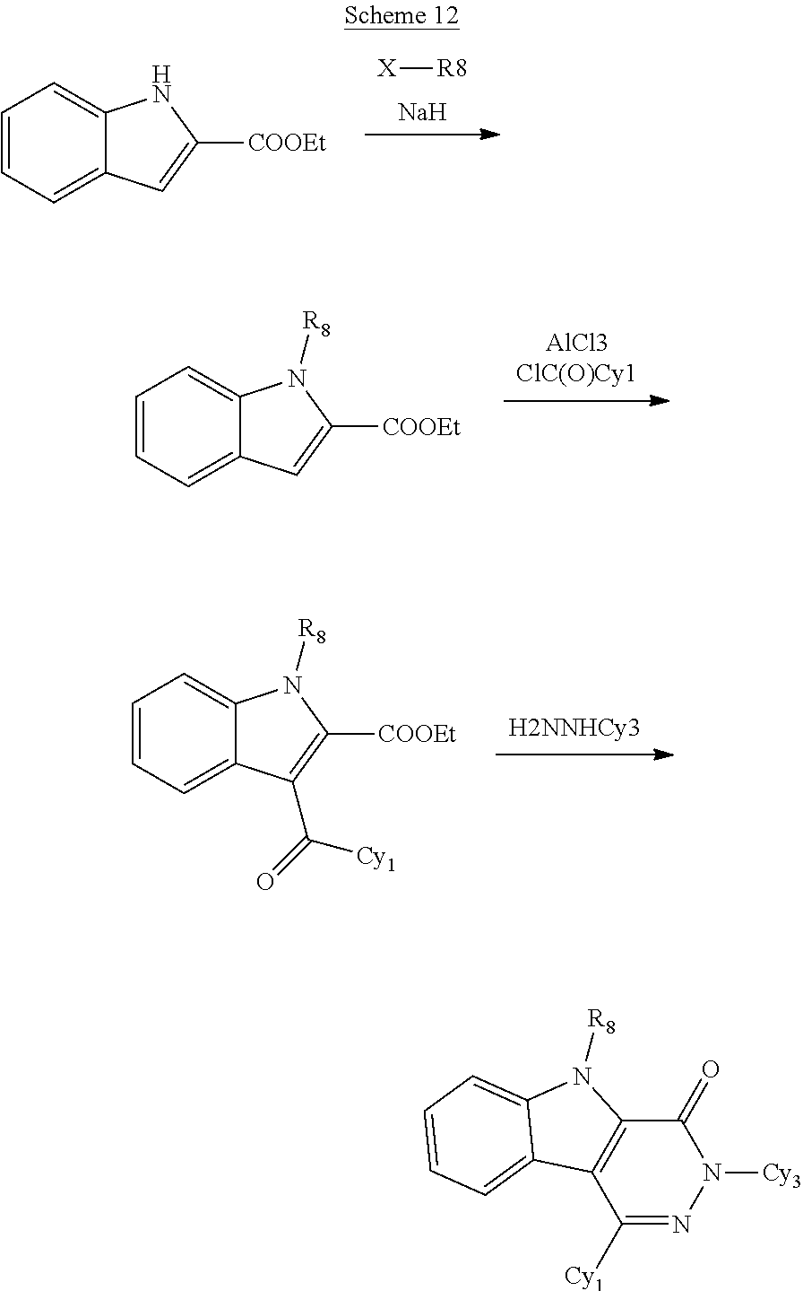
C1([Cy1])=NN([Cy3])C(=O)C2=C1C1=CC=CC=C1N2[R8].[Na].[X][R8].C1=CC=C2C(=C1)NC([COOEt])=C2.[AlCl3ClC(O)Cy1].C1=CC=C2C(=C1)N([R8])C([COOEt])=C2.[H2NNHCy3].C1=CC=C2C(=C1)N([R8])C([COOEt])=C2C(=O)[Cy1]
